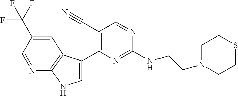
C(NC1=NC(C2=CNC3=C2C=C(C(F)(F)F)C=N3)=C(C#N)C=N1)CN1CCSCC1
